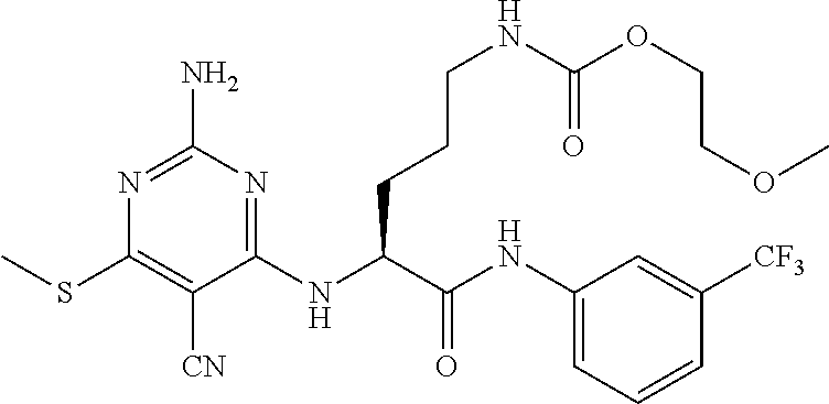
C1(NC(C(NC2=CC=CC([CF3])=C2)=O)CCCNC(=O)OCCOC)=NC(N)=NC(SC)=C1[CN]
